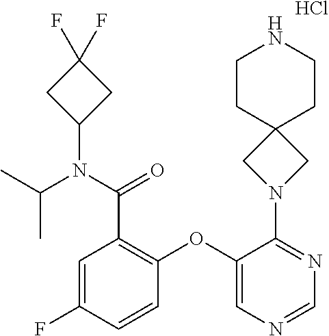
C1=C(F)C=CC(OC2=CN=CN=C2N2CC3(C2)CCNCC3)=C1C(N(C(C)C)C1CC(F)(F)C1)=O.Cl
